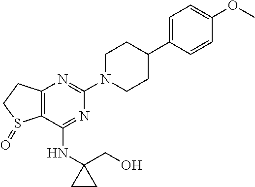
C12=C(C(NC3(CO)CC3)=NC(N3CCC(C4=CC=C(OC)C=C4)CC3)=N1)S(=O)CC2
